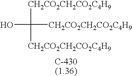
OC([CH2CO2CH2CO2C4H9])([CH2CO2CH2CO2C4H9])[CH2CO2CH2CO2C4H9]
